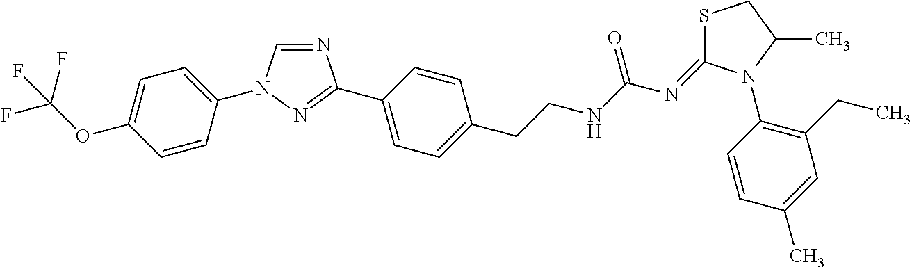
C1=CC(N2C=NC(C3=CC=C(CCNC(N=C4SCC(C)N4C4=C(CC)C=C(C)C=C4)=O)C=C3)=N2)=CC=C1OC(F)(F)F
